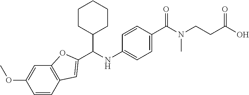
C1=CC2=C(C=C1OC)OC(C(NC1=CC=C(C(N(CCC(O)=O)C)=O)C=C1)C1CCCCC1)=C2
